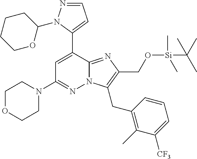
C1OCCN(C2=NN3C(=NC(CO[Si](C)(C)C(C)(C)C)=C3CC3=C(C)C([CF3])=CC=C3)C(C3=CC=NN3C3CCCCO3)=C2)C1
